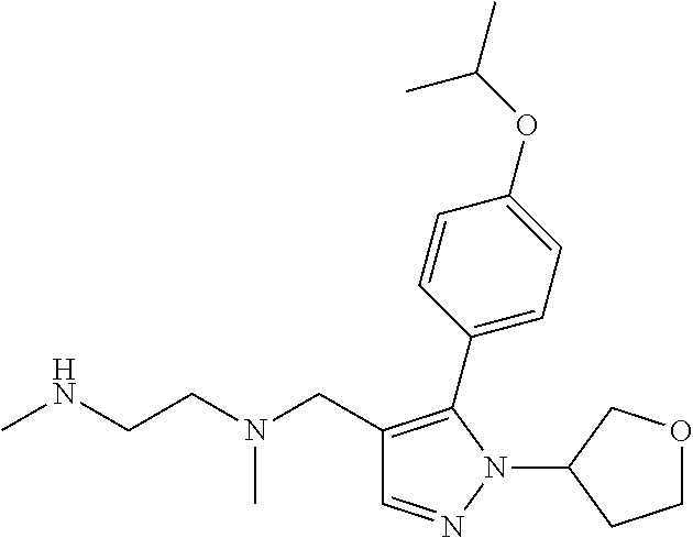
C1=NN(C2COCC2)C(C2=CC=C(OC(C)C)C=C2)=C1CN(CCNC)C
